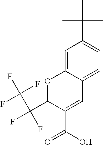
C1(C(=O)O)=CC2=CC=C(C(C)(C)C)C=C2OC1C(F)(F)C(F)(F)F
